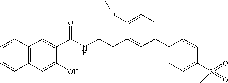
C1=CC2=C(C=C1)C=C(O)C(C(NCCC1=CC(C3=CC=C(S(=O)(=O)C)C=C3)=CC=C1OC)=O)=C2
